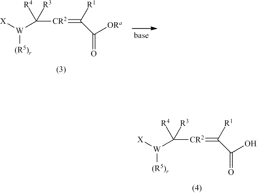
C([CR2]=C(C([ORa])=O)[R1])([W]([X])[(R5)r])([R4])[R3].C([CR2]=C(C(O)=O)[R1])([W]([X])[(R5)r])([R4])[R3]
